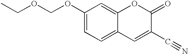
O(COC1=CC=C2C(=C1)OC(=O)C(C#N)=C2)CC
